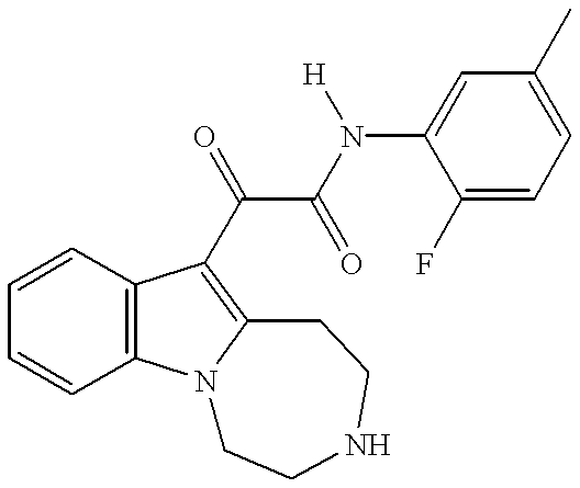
C1=CC=CC2=C1C(C(C(=O)N([H])C1=CC(C)=CC=C1F)=O)=C1N2CCNCC1
